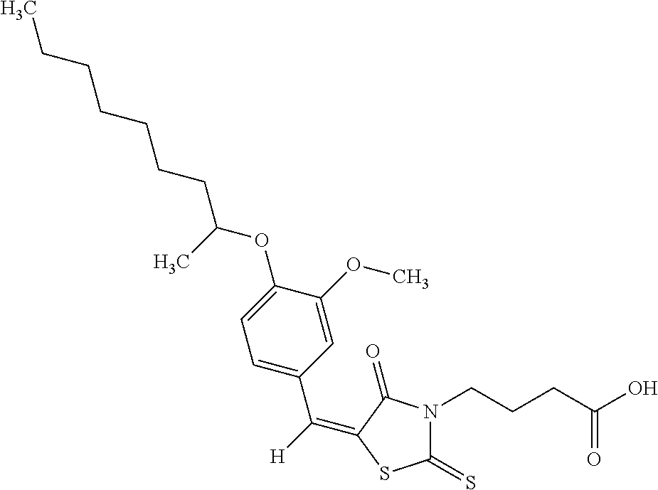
C([H])(C1=CC=C(OC(CCCCCCC)C)C(OC)=C1)=C1C(=O)N(CCCC(O)=O)C(=S)S1
